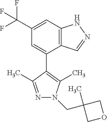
C12=C(C=C(C(F)(F)F)C=C1C1=C(C)N(CC3(C)COC3)N=C1C)NN=C2
